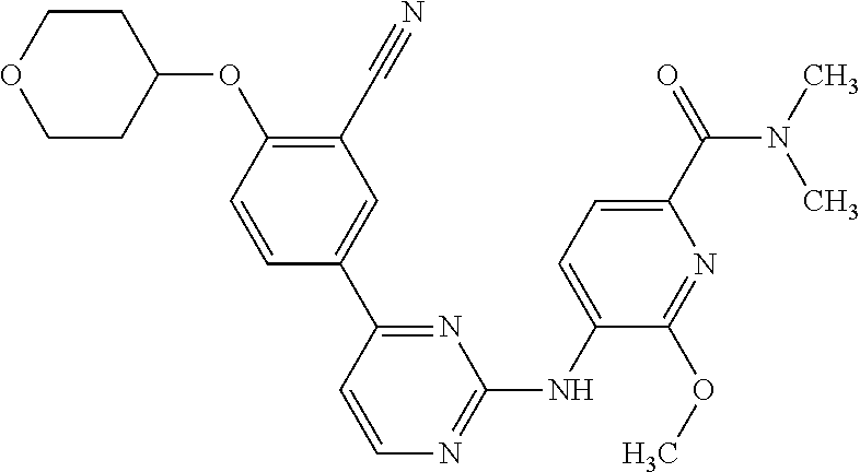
C1(C#N)=C(OC2CCOCC2)C=CC(C2=NC(NC3=CC=C(C(N(C)C)=O)N=C3OC)=NC=C2)=C1
